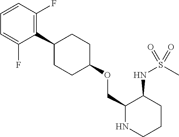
C1=CC(F)=C(C2CCC(OCC3NCCCC3NS(C)(=O)=O)CC2)C(F)=C1
